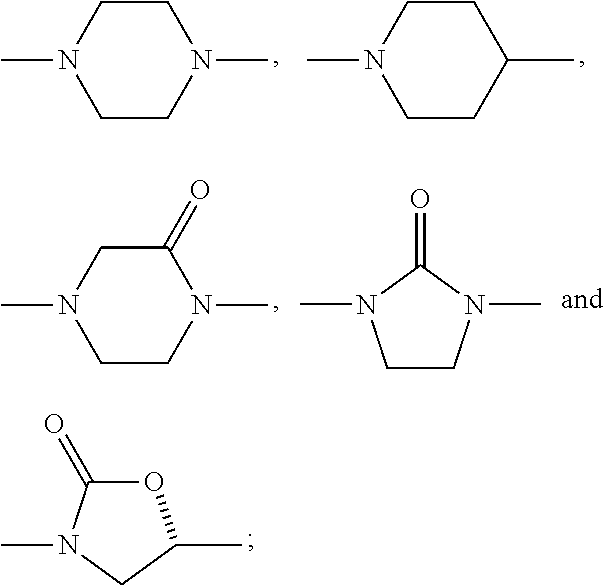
C1CN(C)CCN1C.C1CC(C)CCN1C.C1CN(C)C(=O)CN1C.C1CN(C)C(=O)N1C.O1C(=O)N(C)CC1C
